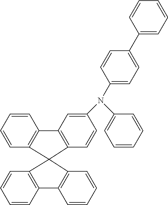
C1=CC=CC2=C1C1(C3=C2C=C(N(C2=CC=CC=C2)C2=CC=C(C4=CC=CC=C4)C=C2)C=C3)C2=C(C=CC=C2)C2=C1C=CC=C2
